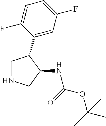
N1CC(C2=CC(F)=CC=C2F)C(NC(OC(C)(C)C)=O)C1
